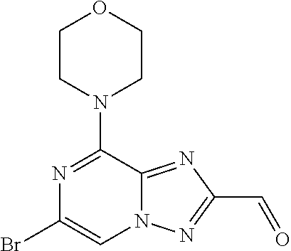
BrC1=CN2C(=NC(C=O)=N2)C(N2CCOCC2)=N1
